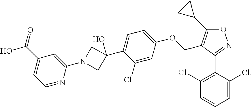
N1(C2=CC(C(=O)O)=CC=N2)CC(C2=CC=C(OCC3=C(C4CC4)ON=C3C3=C(Cl)C=CC=C3Cl)C=C2Cl)(O)C1
